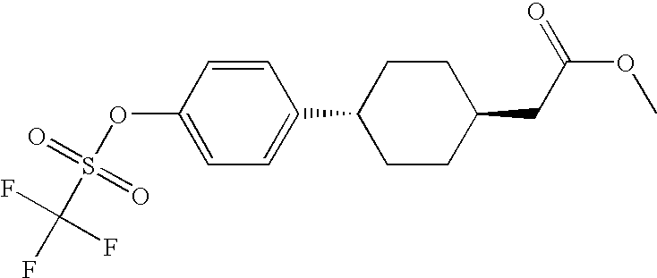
C1=C(C2CCC(CC(OC)=O)CC2)C=CC(OS(=O)(=O)C(F)(F)F)=C1
